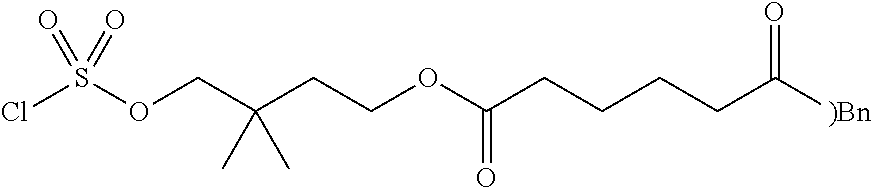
O(C(CCCCC([)Bn])=O)=O)CCC(COS(=O)(=O)Cl)(C)C
